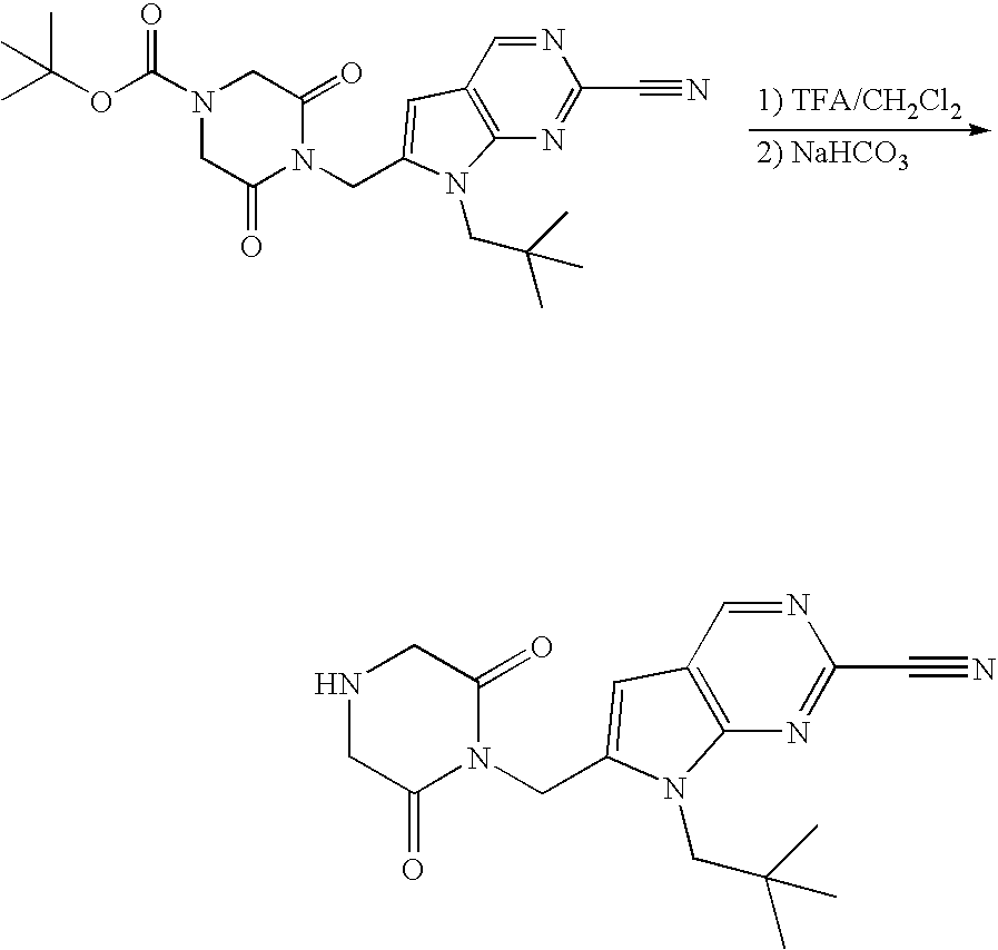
N1(C(OC(C)(C)C)=O)CC(=O)N(CC2=CC3=C(N=C(C#N)N=C3)N2CC(C)(C)C)C(=O)C1.N1CC(=O)N(CC2=CC3=C(N=C(C#N)N=C3)N2CC(C)(C)C)C(=O)C1
